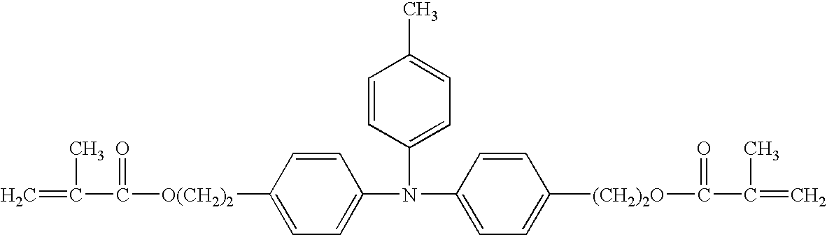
C=C(C)C(=O)[O(CH2)2]C1=CC=C(N(C2=CC=C([(CH2)2O]C(C(C)=C)=O)C=C2)C2=CC=C(C)C=C2)C=C1
